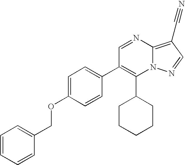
C1(C2CCCCC2)=C(C2=CC=C(OCC3=CC=CC=C3)C=C2)C=NC2=C(C#N)C=NN12
